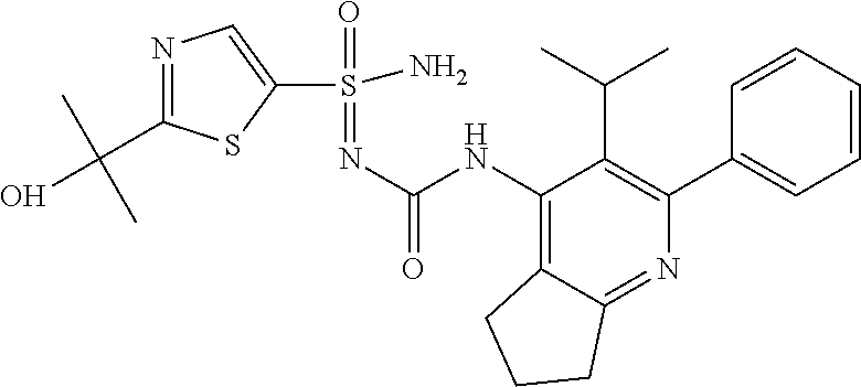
N1=C(C(O)(C)C)SC(S(N)(=O)=NC(=O)NC2=C3C(=NC(C4=CC=CC=C4)=C2C(C)C)CCC3)=C1
